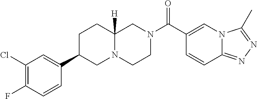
C12=NN=C(C)N1C=C(C(N1CCN3C([H])(C1)CCC(C1=CC(Cl)=C(F)C=C1)C3)=O)C=C2
